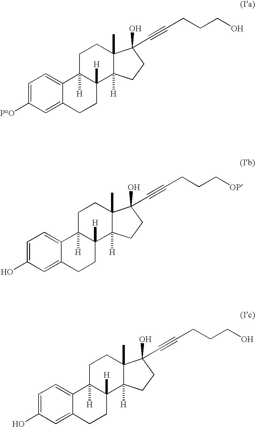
C1=C([PO])C=C2C(=C1)C1([H])C([H])(CC2)C2([H])C(C)(CC1)C(O)(C#CCCCO)CC2.C1=C(O)C=C2C(=C1)C1([H])C([H])(CC2)C2([H])C(C)(CC1)C(O)(C#CCCC[OP])CC2.C1=C(O)C=C2C(=C1)C1([H])C([H])(CC2)C2([H])C(C)(CC1)C(O)(C#CCCCO)CC2
